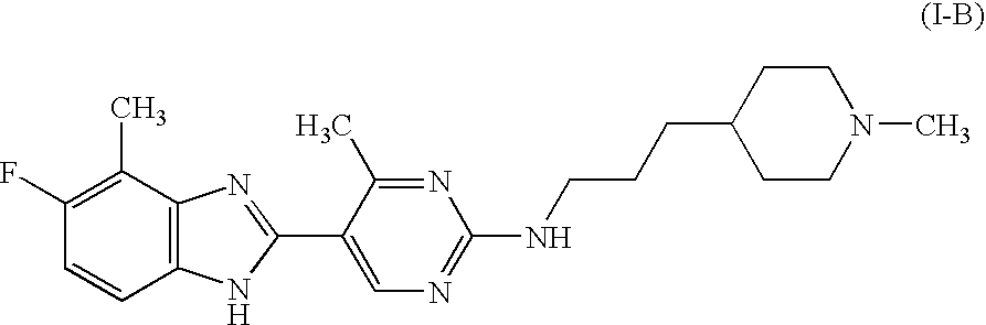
C12=C(C(C)=C(F)C=C1)N=C(C1=CN=C(NCCCC3CCN(C)CC3)N=C1C)N2
